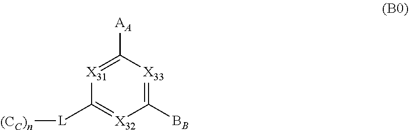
C1([BB])=[X33]C([AA])=[X31]C([L][(CC)n])=[X32]1
